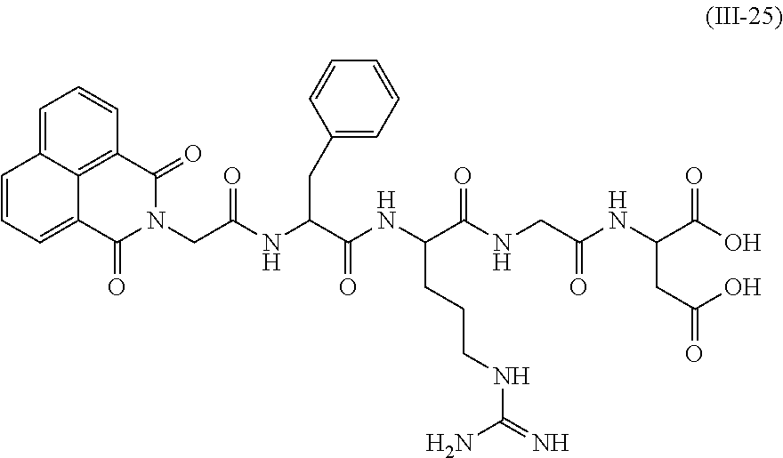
C1=C2C3=C(C=C1)C(=O)N(CC(NC(C(NC(C(NCC(NC(C(O)=O)CC(O)=O)=O)=O)CCCNC(=N)N)=O)CC1=CC=CC=C1)=O)C(=O)C3=CC=C2
